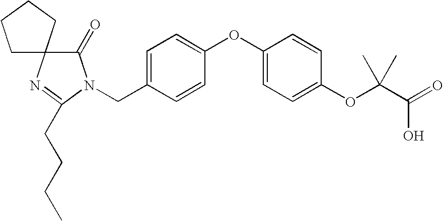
C1(OC2=CC=C(CN3C(=O)C4(N=C3CCCC)CCCC4)C=C2)=CC=C(OC(C(=O)O)(C)C)C=C1
